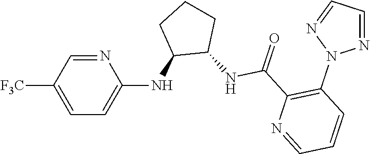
N1=CC([F3C])=CC=C1NC1C(NC(C2=C(N3N=CC=N3)C=CC=N2)=O)CCC1
